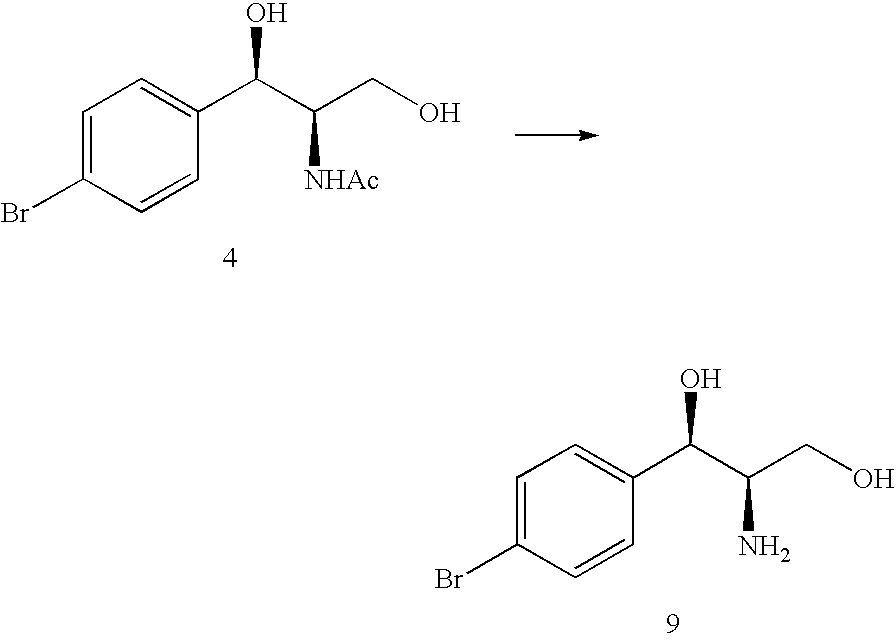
C1=C(Br)C=CC(C(C([NHAc])CO)O)=C1.C1=C(Br)C=CC(C(C(N)CO)O)=C1
